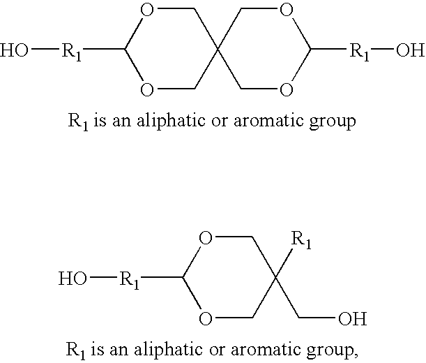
C1([R1]O)OCC(CO)([R1])CO1.C1([R1]O)OCC2(CO1)COC([R1]O)OC2
